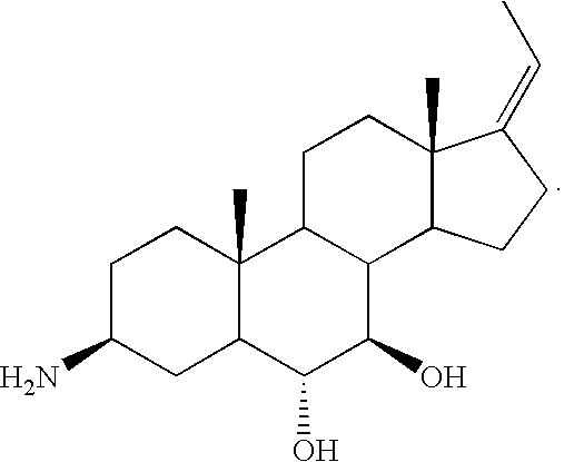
C1C(N)CC2C(C)(C1)C1C(C(O)C2O)C2C(C)(CC1)C(=CC)CC2
